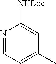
N1=CC=C(C)C=C1[NHBoc]
